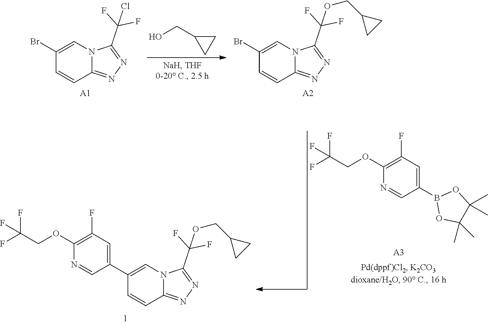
C1(Br)=CN2C(=NN=C2C(F)(F)Cl)C=C1.[A1].OCC1CC1.C1(Br)=CN2C(=NN=C2C(F)(F)OCC2CC2)C=C1.[A2].C1(OCC(F)(F)F)=C(F)C=C(B2OC(C)(C)C(C)(C)O2)C=N1.[A3].C1(OCC(F)(F)F)=C(F)C=C(C2=CN3C(=NN=C3C(F)(F)OCC3CC3)C=C2)C=N1
